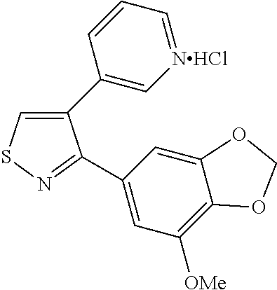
C1(C2=C[NHCl]=CC=C2)=CSN=C1C1=CC([OMe])=C2C(=C1)OCO2
